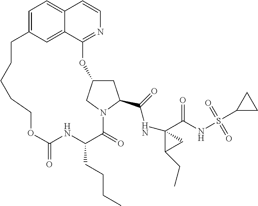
C1=C2C=C3C(=C1)C=CN=C3OC1CC(C(NC3(C(NS(C4CC4)(=O)=O)=O)C(CC)C3)=O)N(C1)C(=O)C(CCCC)NC(=O)OCCCCC2
